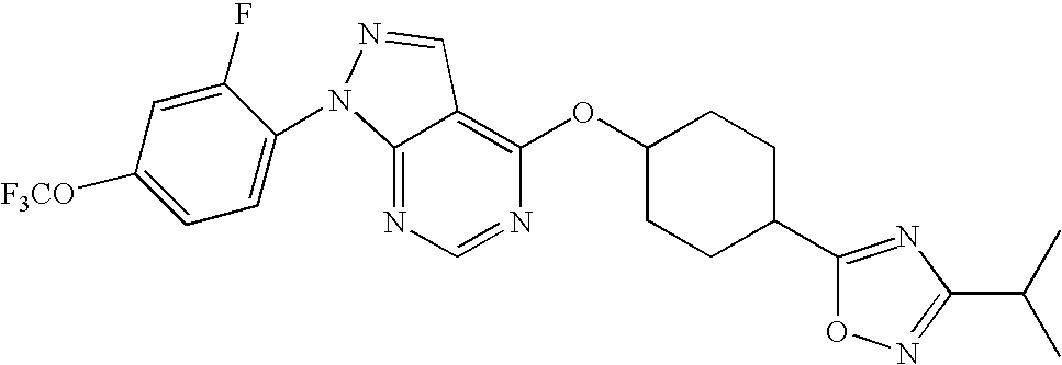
C12=NC=NC(OC3CCC(C4=NC(C(C)C)=NO4)CC3)=C1C=NN2C1=CC=C([F3CO])C=C1F
